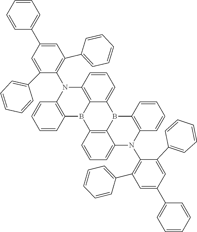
C1=CC=C2C3=C1B1C4=C(C=CC=C4B3C3=C(N2C2=C(C4=CC=CC=C4)C=C(C4=CC=CC=C4)C=C2C2=CC=CC=C2)C=CC=C3)N(C2=C(C3=CC=CC=C3)C=C(C3=CC=CC=C3)C=C2C2=CC=CC=C2)C2=C1C=CC=C2
